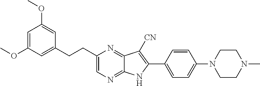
C1(C2=CC=C(N3CCN(C)CC3)C=C2)=C([CN])C2=NC(CCC3=CC(OC)=CC(OC)=C3)=CN=C2N1
